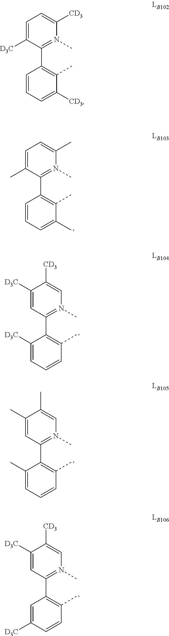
C1=C([CD3])N(C)=C(C2=C(C)C([CD3])=CC=C2)C([D3C])=C1.C1=C(C)N(C)=C(C2=C(C)C(C)=CC=C2)C(C)=C1.C1([CD3])=CN(C)=C(C2=C(C)C=CC=C2[D3C])C=C1[D3C].C1(C)=CN(C)=C(C2=C(C)C=CC=C2C)C=C1C.C1([CD3])=CN(C)=C(C2=C(C)C=CC([D3C])=C2)C=C1[D3C]
